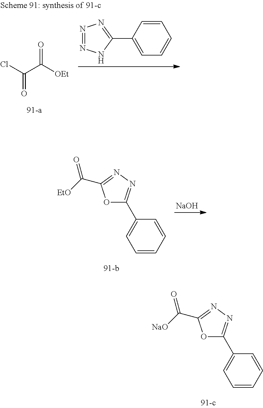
C(=O)(Cl)C([OEt])=O.N1=NNC(C2=CC=CC=C2)=N1.O1C(C2=CC=CC=C2)=NN=C1C([EtO])=O.[NaOH].O1C(C2=CC=CC=C2)=NN=C1C([NaO])=O
